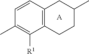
C12=C(C=CC(C)=C1[R1])CC(C)CC2.[A]
